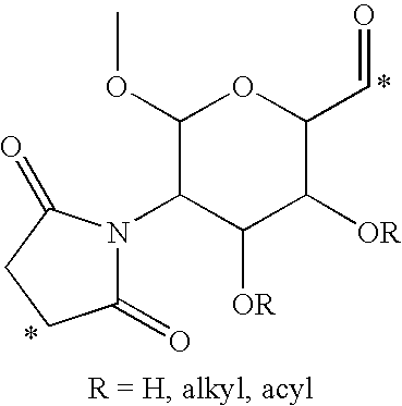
C1(OC)C(N2C(=O)CCC2=O)C([OR])C([OR])C(C=O)O1
